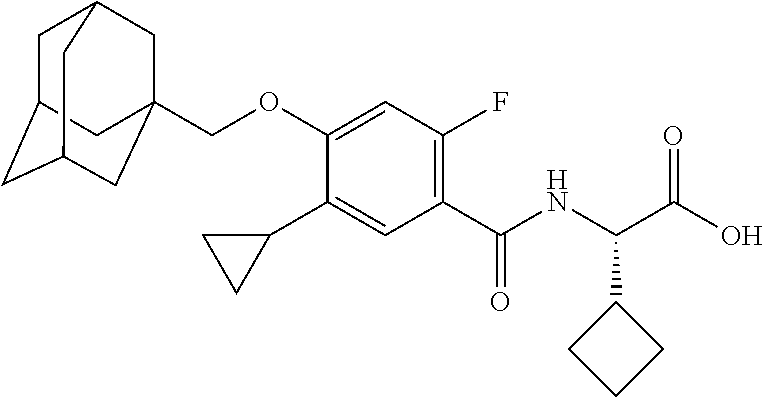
C1C2CC3CC(COC4=CC(F)=C(C(=O)NC(C(O)=O)C5CCC5)C=C4C4CC4)(CC1C3)C2
